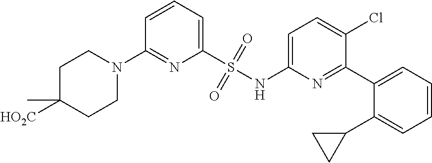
C1=CC=C(S(NC2=CC=C(Cl)C(C3=CC=CC=C3C3CC3)=N2)(=O)=O)N=C1N1CCC([HO2C])(C)CC1
